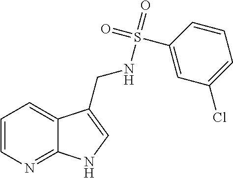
C12=NC=CC=C1C(CNS(=O)(C1=CC(Cl)=CC=C1)=O)=CN2
